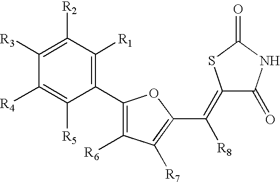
C1([R3])=C([R2])C([R1])=C(C2=C([R6])C([R7])=C(C(=C3C(=O)NC(=O)S3)[R8])O2)C([R5])=C1[R4]
